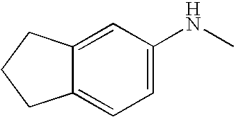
C12=CC=C(NC)C=C1CCC2
